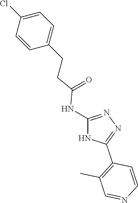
N1=C(NC(CCC2=CC=C(Cl)C=C2)=O)NC(C2=C(C)C=NC=C2)=N1
